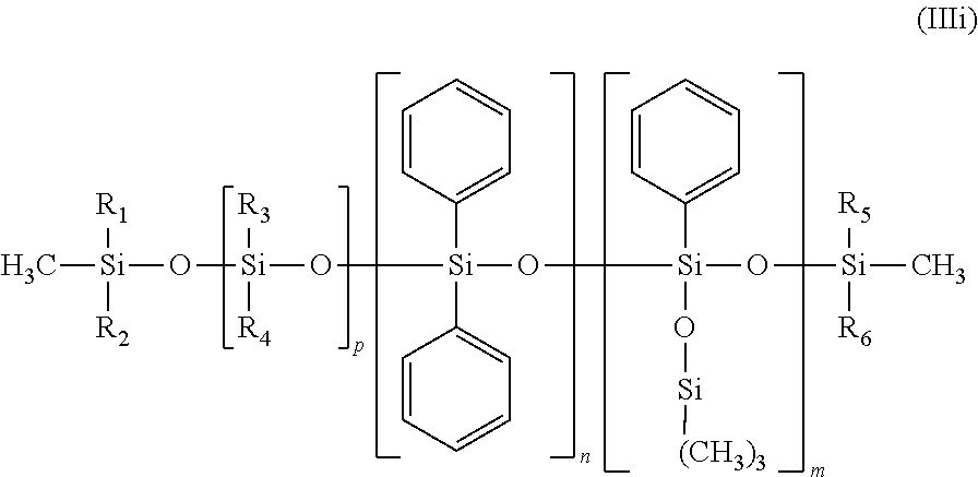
C[Si](O[Si](O[Si](O[Si](O[Si](C)([R5])[R6])(C1=CC=CC=C1)O[Si][(CH3)3])(C1=CC=CC=C1)C1=CC=CC=C1)([R3])[R4])([R1])[R2]
